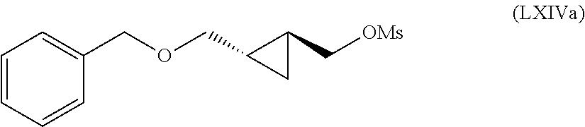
[OMs]CC1C(COCC2=CC=CC=C2)C1
